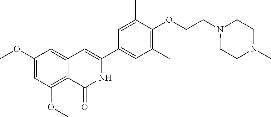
C1(OC)=CC(OC)=C2C(=C1)C=C(C1=CC(C)=C(OCCN3CCN(C)CC3)C(C)=C1)NC2=O
